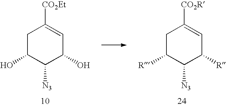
C1C([R])C([N3])C([R])C=C1[CO2R].C1C(O)C([N3])C(O)C=C1[CO2Et]
